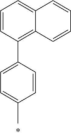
C1(C2=CC=C(C)C=C2)=C2C(=CC=C1)C=CC=C2
